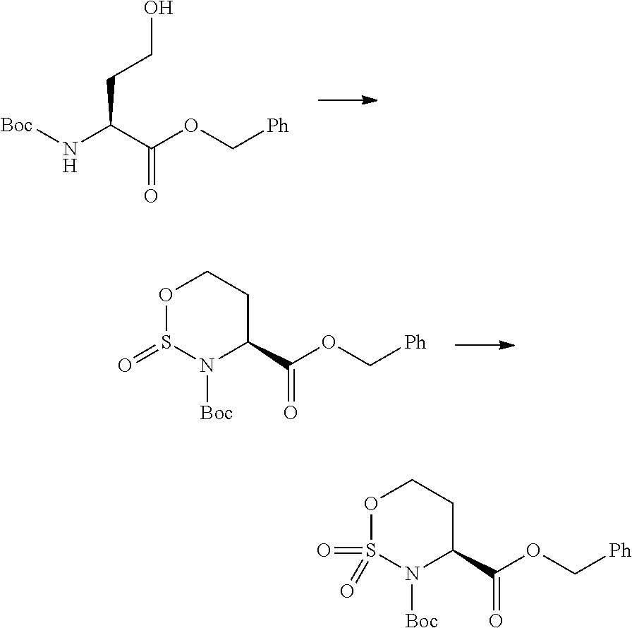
[Boc]NC(C(OC[Ph])=O)CCO.N1([Boc])C(C(OC[Ph])=O)CCOS1=O.N1([Boc])C(C(OC[Ph])=O)CCOS1(=O)=O
